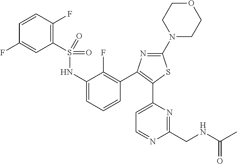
C1(S(=O)(=O)NC2=CC=CC(C3=C(C4=CC=NC(CNC(=O)C)=N4)SC(N4CCOCC4)=N3)=C2F)=C(F)C=CC(F)=C1
